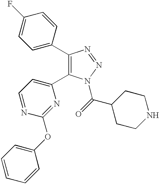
C1(C2=CC=C(F)C=C2)=C(C2=CC=NC(OC3=CC=CC=C3)=N2)N(C(=O)C2CCNCC2)N=N1
